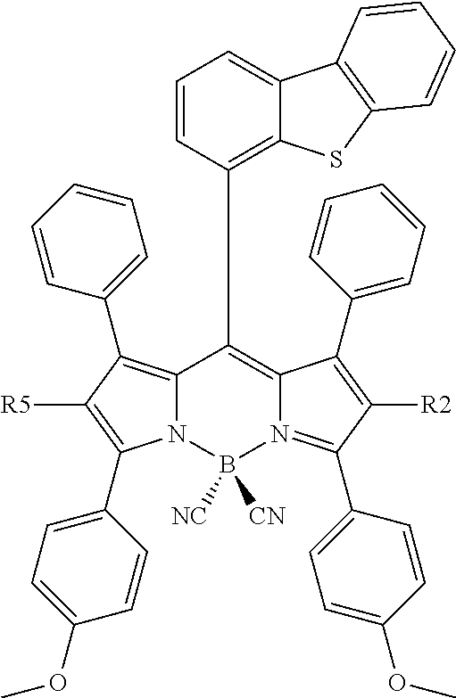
N12C(=C(C3=CC=CC=C3)C([R5])=C1C1=CC=C(OC)C=C1)C(C1=C3C(=CC=C1)C1=C(S3)C=CC=C1)=C1N(=C(C3=CC=C(OC)C=C3)C([R2])=C1C1=CC=CC=C1)B2([NC])[CN]
